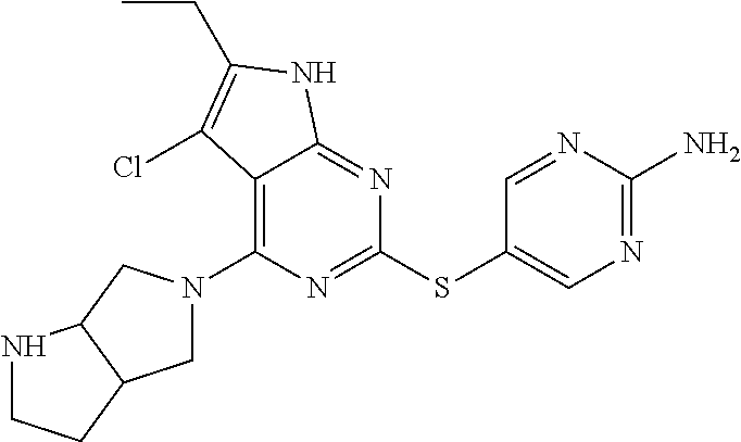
C1(N2CC3C(C2)NCC3)=C2C(=NC(SC3=CN=C(N)N=C3)=N1)NC(CC)=C2Cl
